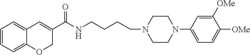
C1=CC=C2C(=C1)C=C(C(NCCCCN1CCN(C3=CC=C([OMe])C([OMe])=C3)CC1)=O)CO2
